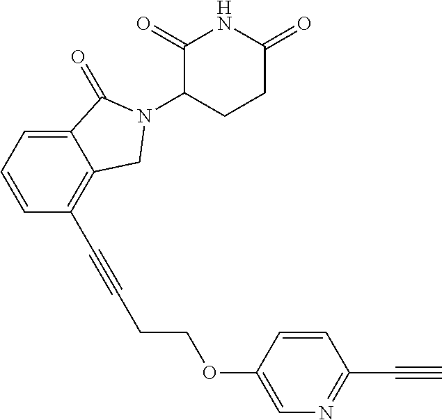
C12=CC=CC(C#CCCOC3=CN=C(C#C)C=C3)=C1CN(C1CCC(=O)NC1=O)C2=O
